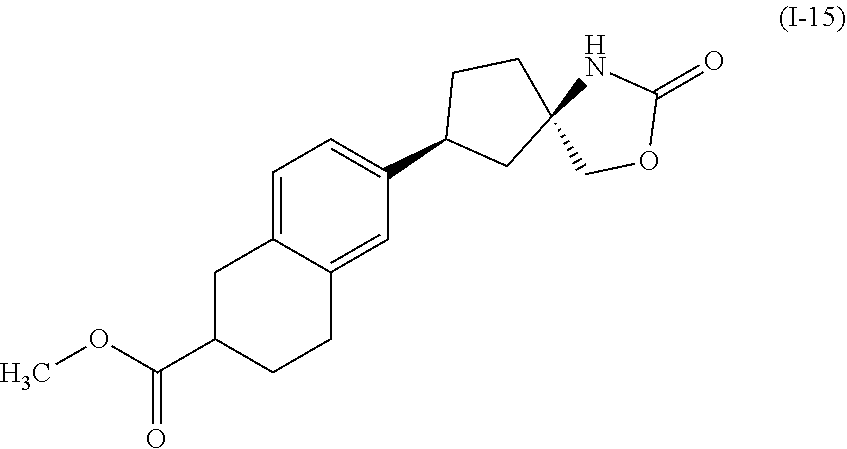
COC(C1CCC2=CC(C3CC4(CC3)COC(=O)N4)=CC=C2C1)=O
